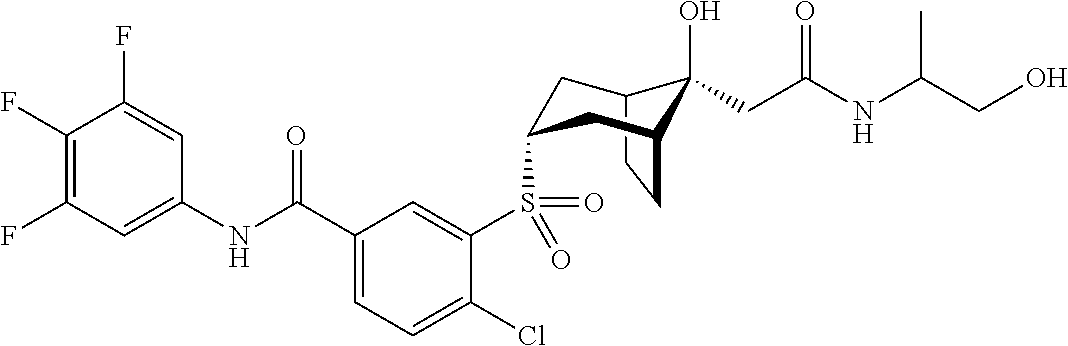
C1(F)=C(F)C=C(NC(C2=CC=C(Cl)C(S(=O)(=O)C3CC4C(O)(CC(NC(CO)C)=O)C(CC4)C3)=C2)=O)C=C1F
